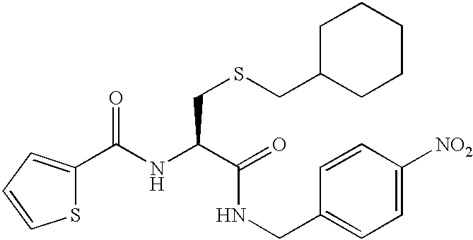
C(NC(C(=O)NCC1=CC=C([NO2])C=C1)CSCC1CCCCC1)(=O)C1=CC=CS1
